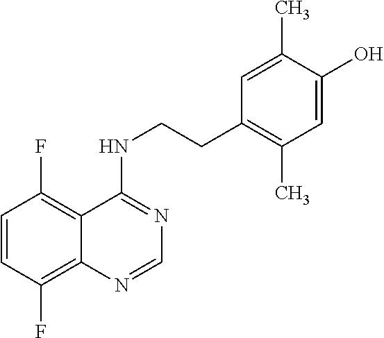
C1=CC(F)=C2C(=C1F)C(NCCC1=C(C)C=C(O)C(C)=C1)=NC=N2
